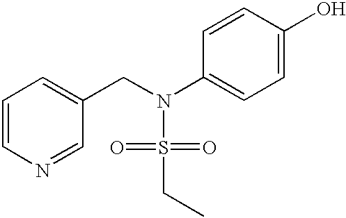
C1=CN=CC(CN(S(=O)(=O)CC)C2=CC=C(O)C=C2)=C1
